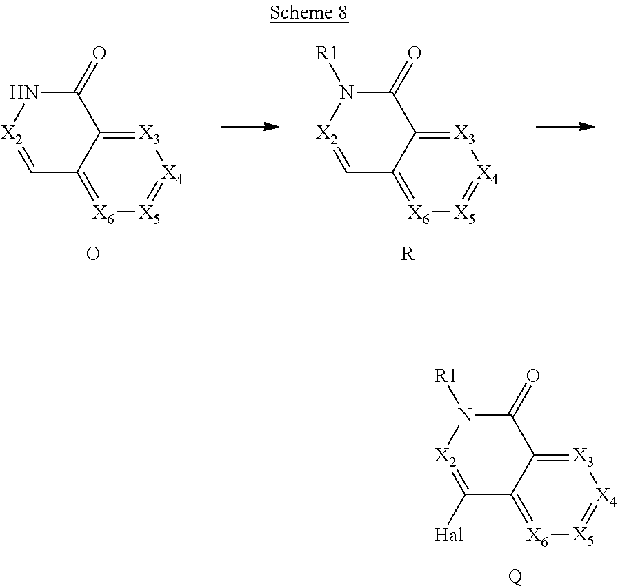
[X3]1=C2C(=[X6][X5]=[X4]1)C=[X2]NC2=O.O.[X3]1=C2C(=[X6][X5]=[X4]1)C=[X2]N([R1])C2=O.[R].[X3]1=C2C(=[X6][X5]=[X4]1)C([Hal])=[X2]N([R1])C2=O.[Q]
